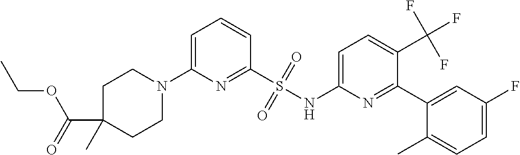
C1=C(N2CCC(C(=O)OCC)(C)CC2)N=C(S(NC2=CC=C(C(F)(F)F)C(C3=CC(F)=CC=C3C)=N2)(=O)=O)C=C1
